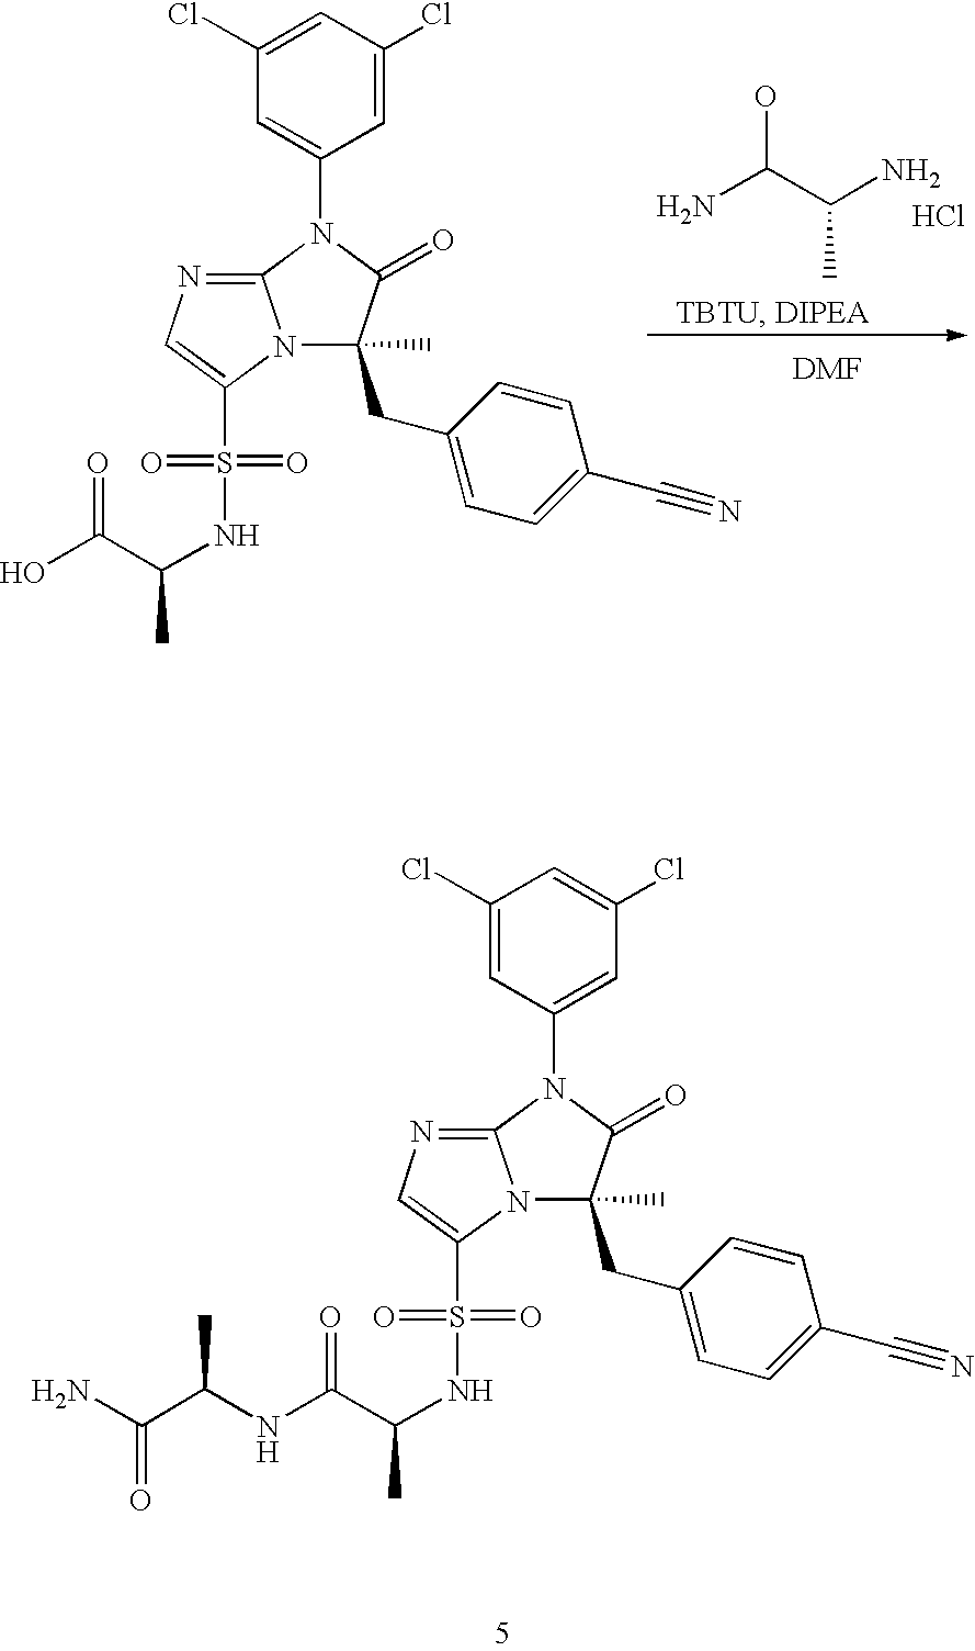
C1(Cl)=CC(N2C(=O)C(C)(CC3=CC=C(C#N)C=C3)N3C2=NC=C3S(=O)(=O)NC(C)C(=O)NC(C(=O)N)C)=CC(Cl)=C1.C1(Cl)=CC(Cl)=CC(N2C(=O)C(C)(CC3=CC=C(C#N)C=C3)N3C2=NC=C3S(=O)(=O)NC(C)C(=O)O)=C1.NC(O)C(C)N.Cl
